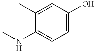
C1=C(O)C=C(C)C(NC)=C1
